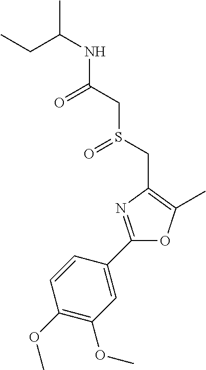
CCC(C)NC(CS(CC1=C(C)OC(C2=CC(OC)=C(OC)C=C2)=N1)=O)=O
